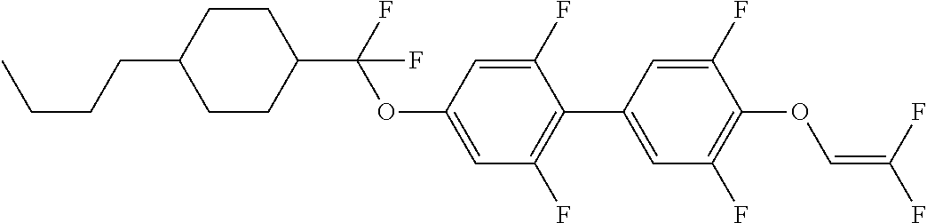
C1CC(C(F)(OC2=CC(F)=C(C3=CC(F)=C(OC=C(F)F)C(F)=C3)C(F)=C2)F)CCC1CCCC
